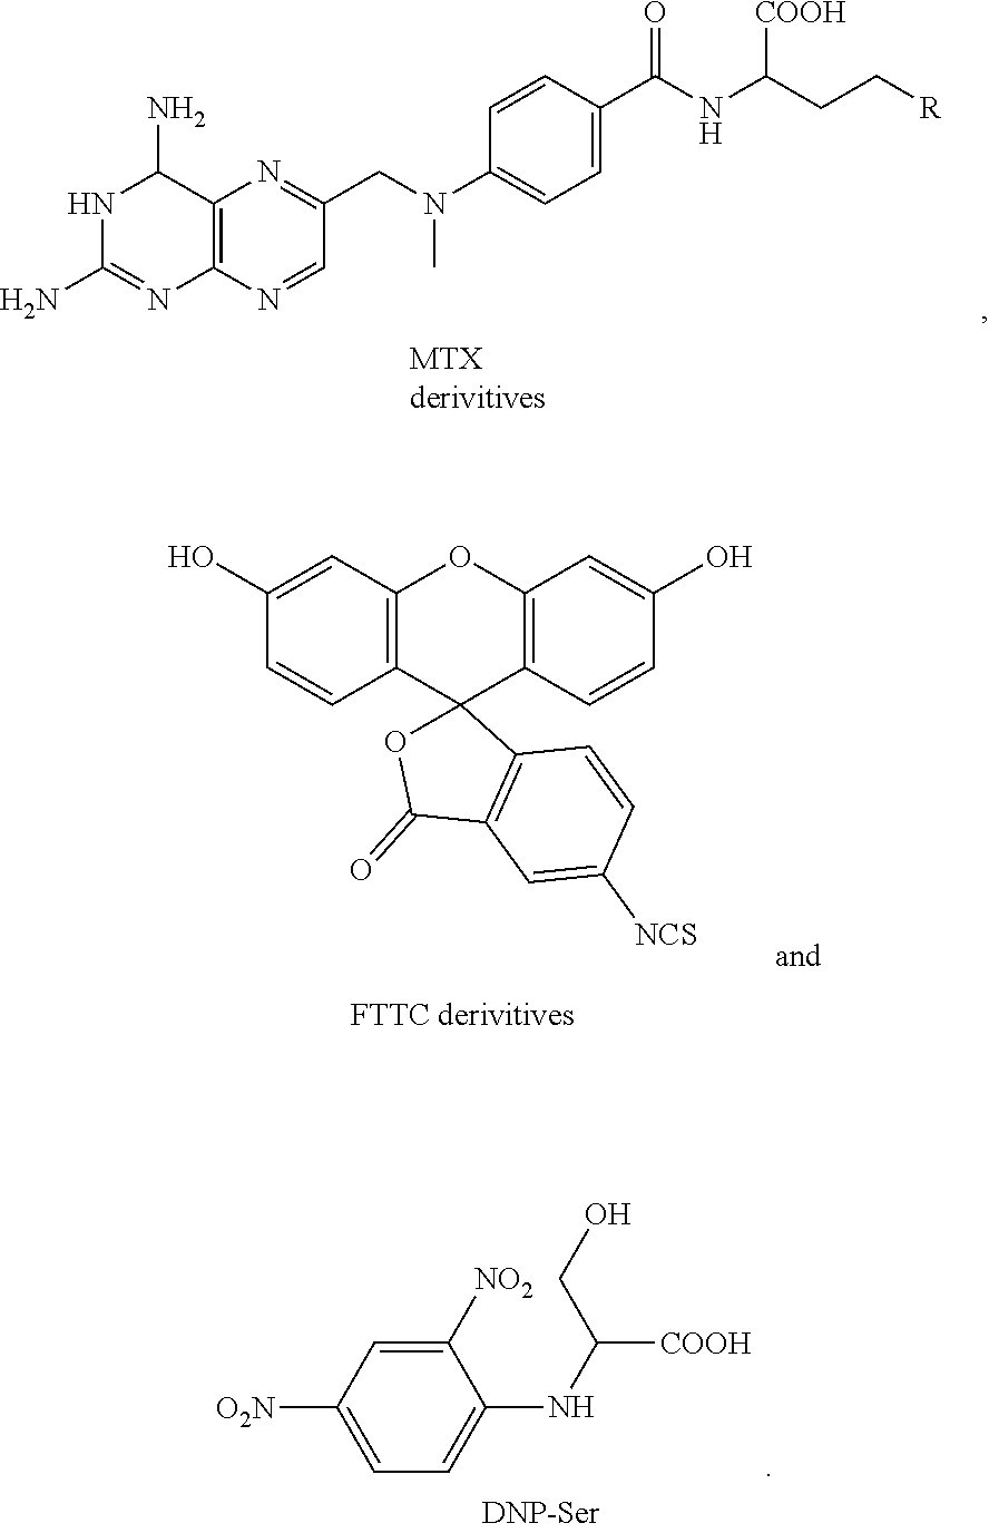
N1C(N)=NC2=C(C1N)N=C(CN(C1=CC=C(C(NC([COOH])CC[R])=O)C=C1)C)C=N2.C1(O)=CC2=C(C=C1)C1(C3=C(O2)C=C(O)C=C3)OC(=O)C2=C1C=CC([NCS])=C2.C1([NO2])=CC([O2N])=CC=C1NC(CO)[COOH]
